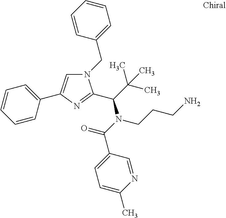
N1(CC2=CC=CC=C2)C=C(C2=CC=CC=C2)N=C1C(C(C)(C)C)N(C(=O)C1=CC=C(C)N=C1)CCCN
